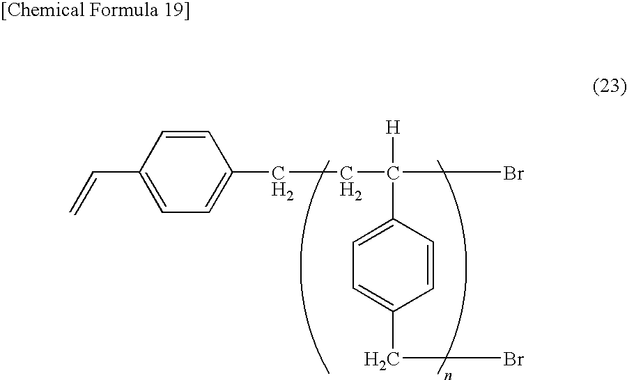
C=CC1=CC=C(CCC([H])(Br)C2=CC=C(CBr)C=C2)C=C1
